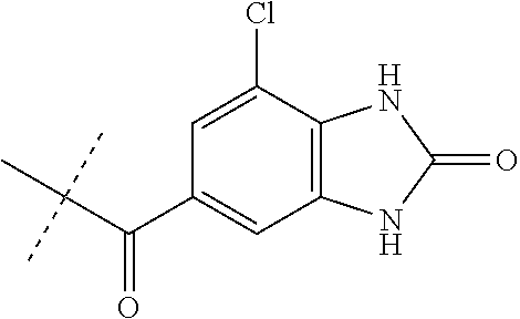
C(C(C)(C)C)(C1=CC2=C(C(Cl)=C1)NC(=O)N2)=O
